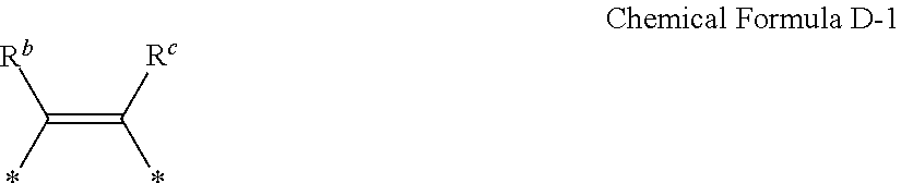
C(=C([Rc])*)(*)[Rb]
